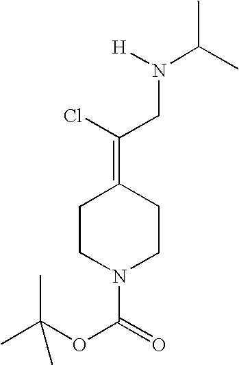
CC(OC(=O)N1CCC(=C(Cl)CN(C(C)C)[H])CC1)(C)C
